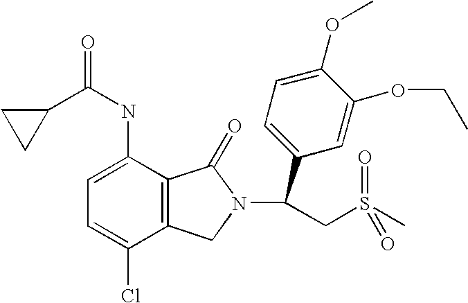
C1=C(NC(=O)C2CC2)C2=C(C(Cl)=C1)CN(C(C1=CC=C(OC)C(OCC)=C1)CS(C)(=O)=O)C2=O
